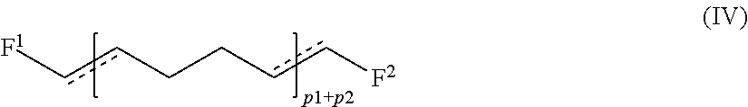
[F1]ccCCcc[F2]
